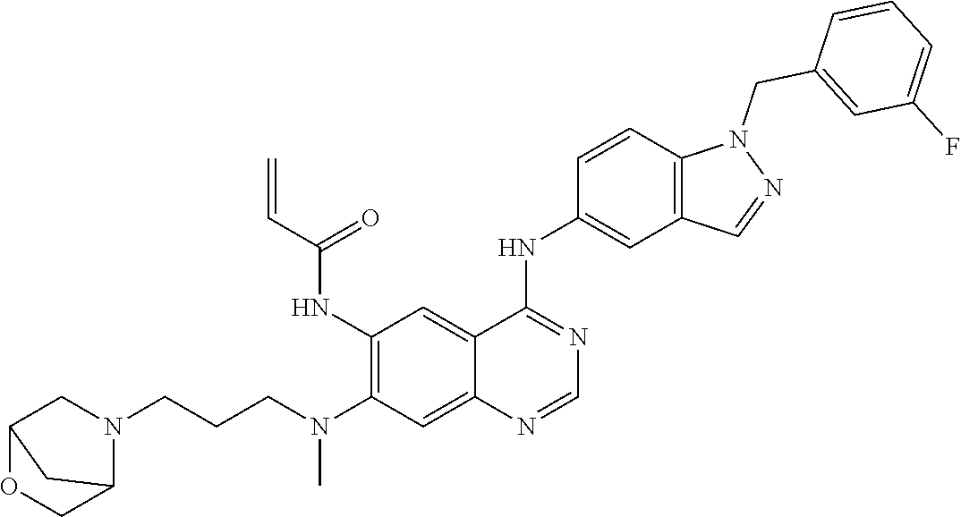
C1(NC(C=C)=O)=C(N(CCCN2CC3OCC2C3)C)C=C2C(=C1)C(NC1=CC3=C(C=C1)N(CC1=CC(F)=CC=C1)N=C3)=NC=N2
